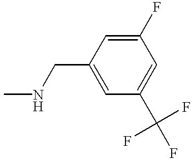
CNCC1=CC(C(F)(F)F)=CC(F)=C1
